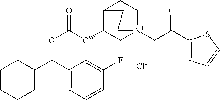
C1CCCC(C(C2=CC=CC(F)=C2)OC(=O)OC2C[N+]3(CC(C4=CC=CS4)=O)CCC2CC3)C1.[Cl-]
